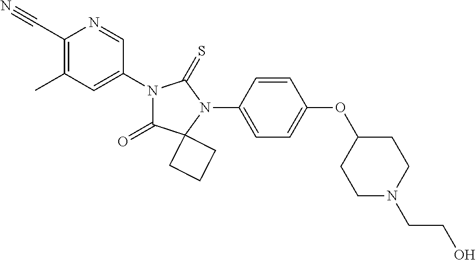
C1(C#N)=C(C)C=C(N2C(=O)C3(N(C4=CC=C(OC5CCN(CCO)CC5)C=C4)C2=S)CCC3)C=N1
